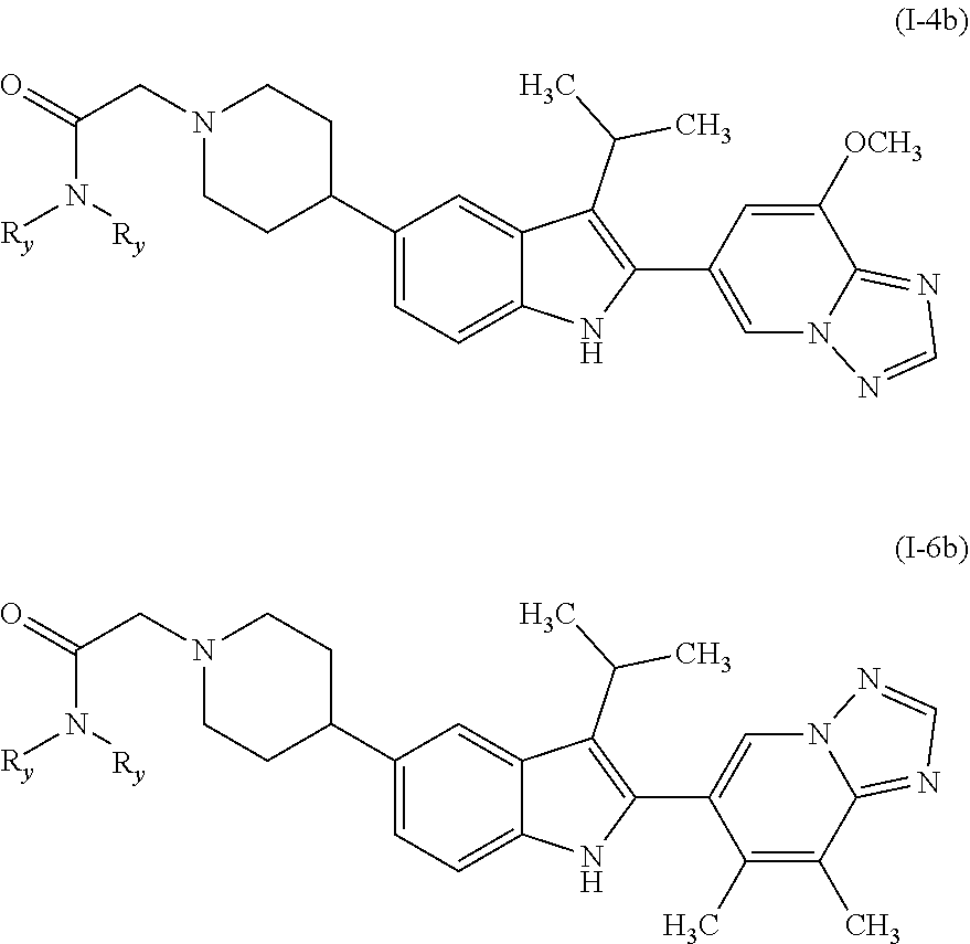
C1(C2CCN(CC(=O)N([Ry])[Ry])CC2)=CC=C2C(=C1)C(C(C)C)=C(C1=CN3C(=NC=N3)C([OCH3])=C1)N2.C1(C2CCN(CC(=O)N([Ry])[Ry])CC2)=CC=C2C(=C1)C(C(C)C)=C(C1=CN3C(=NC=N3)C(C)=C1C)N2
